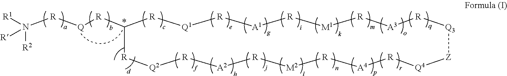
C1([R][Q][R]N([R1])([R2])[R])[R][Q2][R][A2][R][M2][R][A4][R][Q4][Z][Q3][R][A3][R][M1][R][A1][R][Q1][R]1
